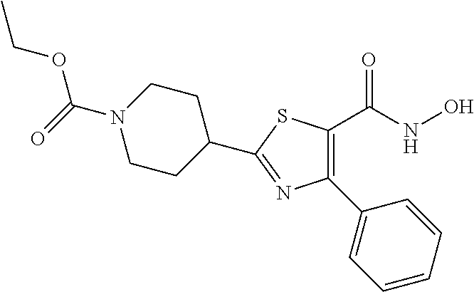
C1(C2=CC=CC=C2)=C(C(NO)=O)SC(C2CCN(C(=O)OCC)CC2)=N1
